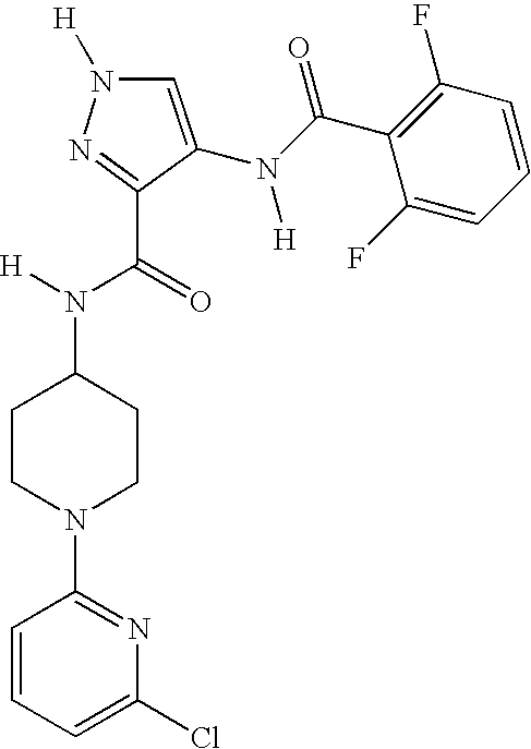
C1(Cl)=CC=CC(N2CCC(N([H])C(=O)C3=NN([H])C=C3N(C(C3=C(F)C=CC=C3F)=O)[H])CC2)=N1
